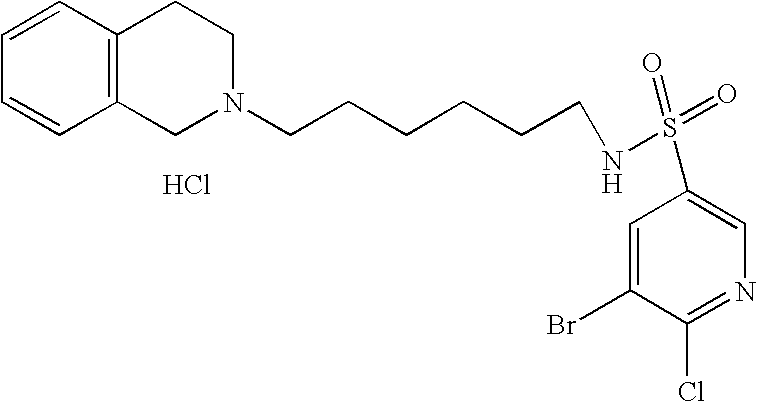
C1=CC=CC2=C1CCN(CCCCCCNS(=O)(=O)C1=CN=C(Cl)C(Br)=C1)C2.Cl
